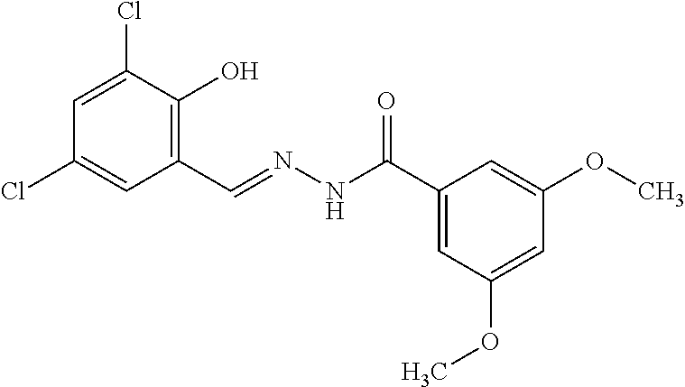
C1=C(Cl)C(O)=C(C=NNC(C2=CC(OC)=CC(OC)=C2)=O)C=C1Cl
